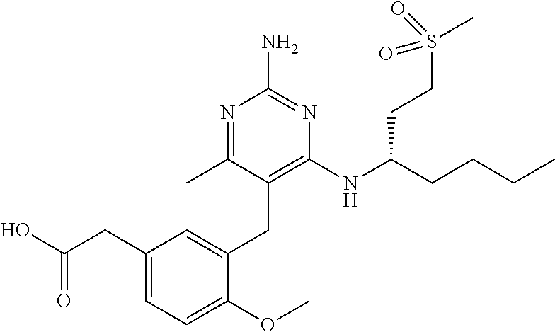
C1=C(CC(O)=O)C=C(CC2=C(NC(CCCC)CCS(C)(=O)=O)N=C(N)N=C2C)C(OC)=C1
